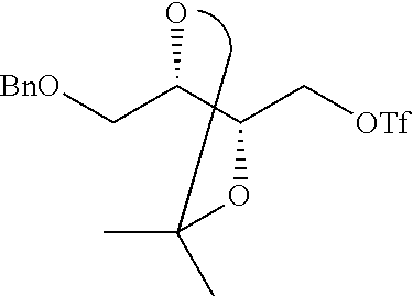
[BnO]CC(C(C[OTf])OC(C)C)O
